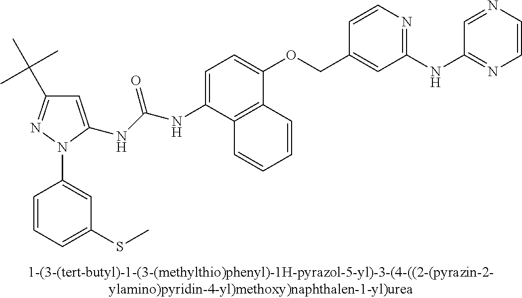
C1(NC(NC2=CC(C(C)(C)C)=NN2C2=CC(SC)=CC=C2)=O)=CC=C(OCC2=CC(NC3=NC=CN=C3)=NC=C2)C2=C1C=CC=C2
